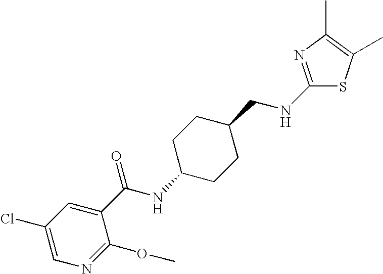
C1(Cl)=CN=C(OC)C(C(NC2CCC(CNC3=NC(C)=C(C)S3)CC2)=O)=C1
